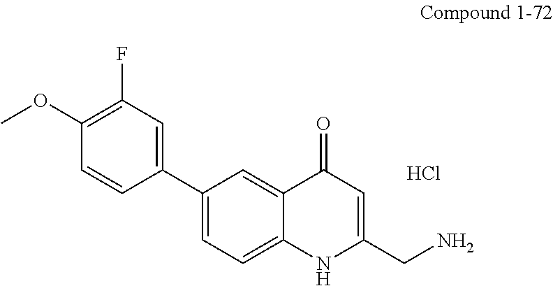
C1(C2=CC(F)=C(OC)C=C2)=CC=C2C(=C1)C(=O)C=C(CN)N2.Cl
